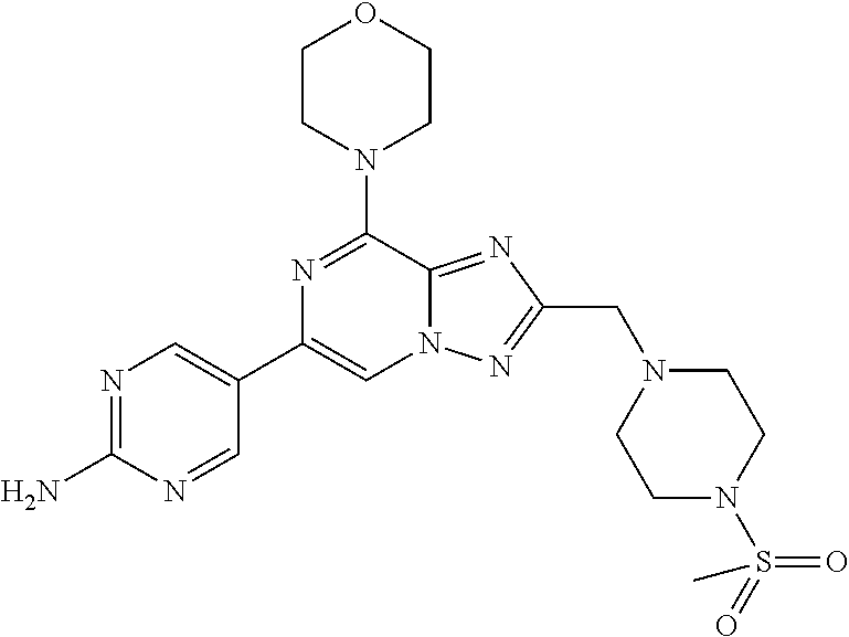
C1(C2=CN3C(=NC(CN4CCN(S(C)(=O)=O)CC4)=N3)C(N3CCOCC3)=N2)=CN=C(N)N=C1
